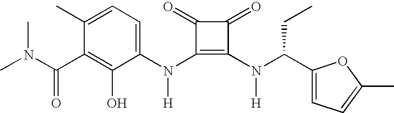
N(C1=C(N(C(C2=CC=C(C)O2)CC)[H])C(=O)C1=O)([H])C1=CC=C(C)C(C(N(C)C)=O)=C1O
